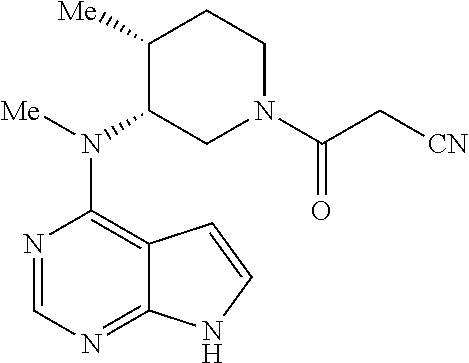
C1([Me])C(N(C2=C3C(=NC=N2)NC=C3)[Me])CN(C(C[CN])=O)CC1
